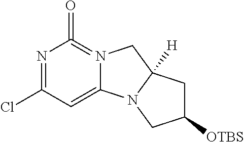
N1=C(Cl)C=C2N(=C1=O)CC1([H])N2CC([OTBS])C1
